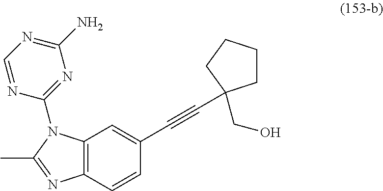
C12=C(C=CC(C#CC3(CO)CCCC3)=C1)N=C(C)N2C1=NC(N)=NC=N1
